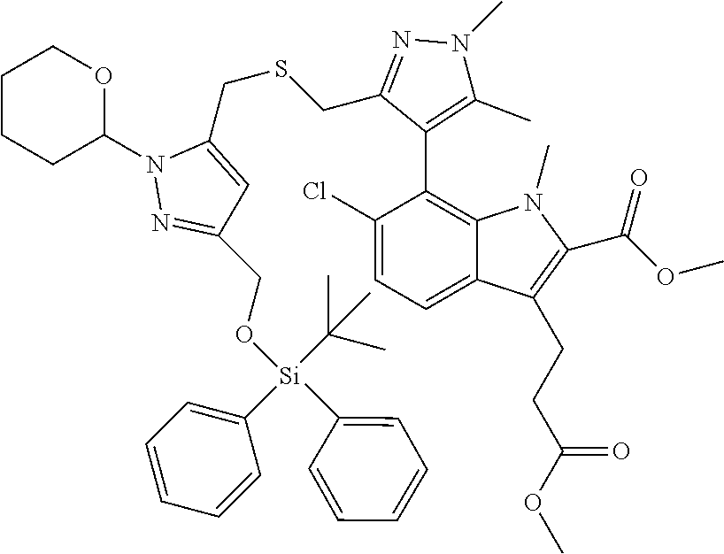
C1([Si](C(C)(C)C)(C2=CC=CC=C2)OCC2=NN(C3OCCCC3)C(CSCC3=NN(C)C(C)=C3C3=C4C(=CC=C3Cl)C(CCC(OC)=O)=C(C(OC)=O)N4C)=C2)=CC=CC=C1
